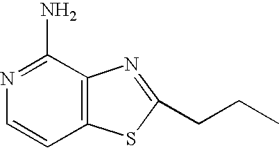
N1=C(N)C2=C(C=C1)SC(CCC)=N2
